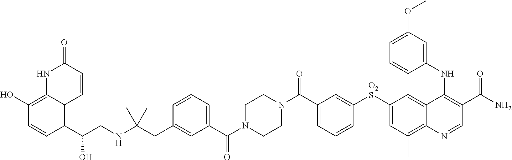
C(C1=CC=CC([O2S]C2=CC(C)=C3C(=C2)C(NC2=CC(OC)=CC=C2)=C(C(N)=O)C=N3)=C1)(=O)N1CCN(C(C2=CC=CC(CC(NCC(C3=C4C(=C(O)C=C3)NC(=O)C=C4)O)(C)C)=C2)=O)CC1
